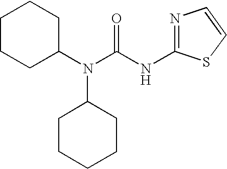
C1CCC(N(C(NC2=NC=CS2)=O)C2CCCCC2)CC1
